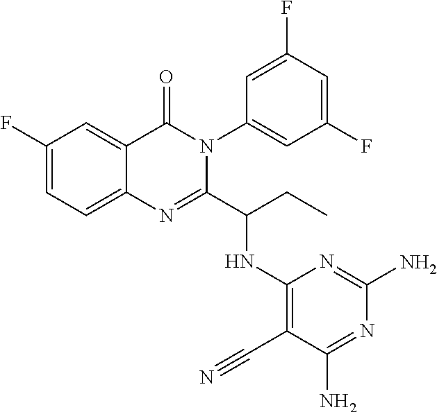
C1(F)=CC=C2C(=C1)C(=O)N(C1=CC(F)=CC(F)=C1)C(C(CC)NC1=C(C#N)C(N)=NC(N)=N1)=N2
